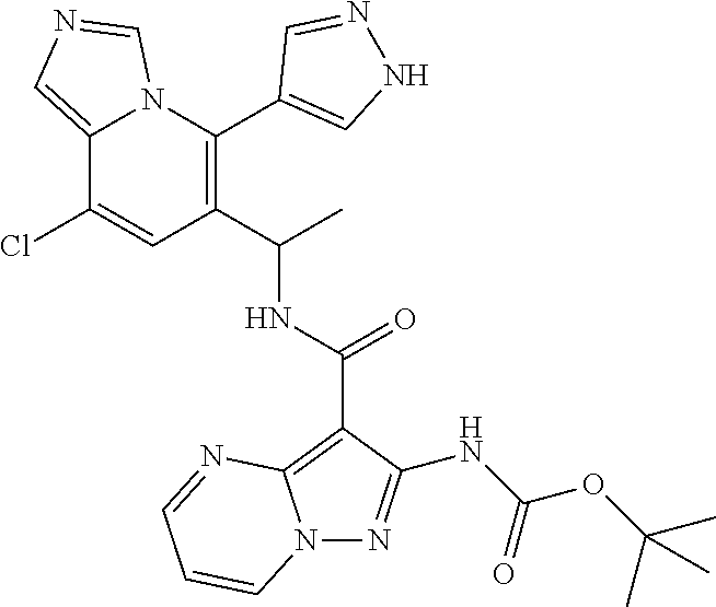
C12=CN=CN1C(C1=CNN=C1)=C(C(C)NC(=O)C1=C3N(N=C1NC(OC(C)(C)C)=O)C=CC=N3)C=C2Cl
